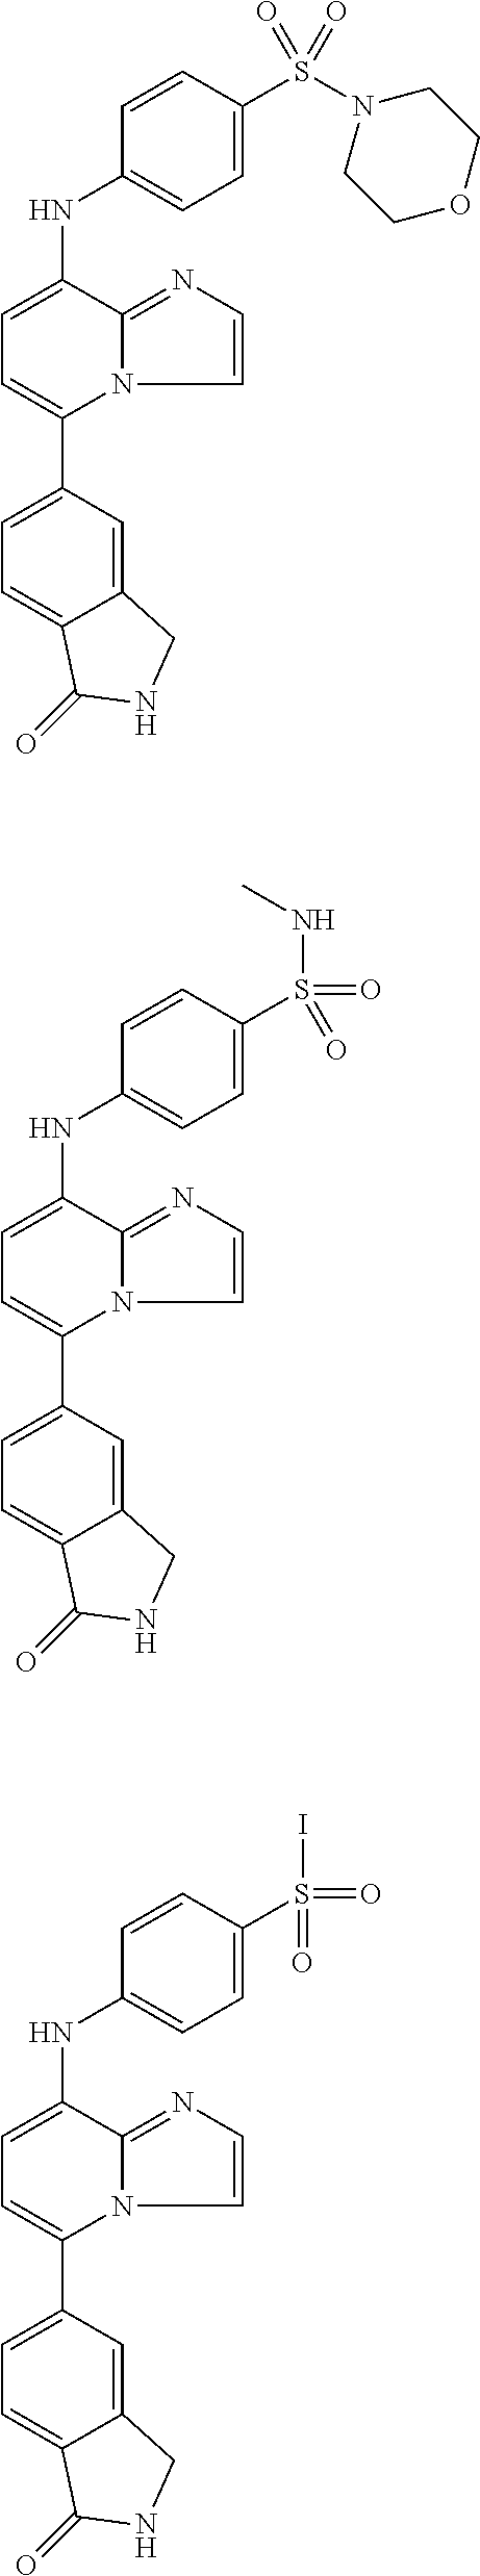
C12=CC(C3=CC=C(NC4=CC=C(S(N5CCOCC5)(=O)=O)C=C4)C4=NC=CN34)=CC=C1C(=O)NC2.C12=CC(C3=CC=C(NC4=CC=C(S(=O)(=O)NC)C=C4)C4=NC=CN34)=CC=C1C(=O)NC2.C12=CC(C3=CC=C(NC4=CC=C(S(=O)(=O)I)C=C4)C4=NC=CN34)=CC=C1C(=O)NC2
